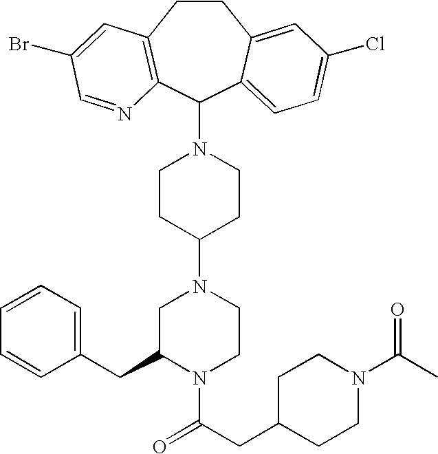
C1CC2=C(C(N3CCC(N4CC(CC5=CC=CC=C5)N(C(CC5CCN(C(C)=O)CC5)=O)CC4)CC3)C3=CC=C(Cl)C=C13)N=CC(Br)=C2
